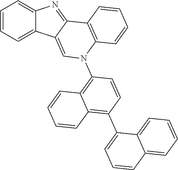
C1=CC=C2C(=C1)N=C1C2=CN(C2=C3C(=C(C4=CC=CC5=CC=CC=C45)C=C2)C=CC=C3)C2=C1C=CC=C2
